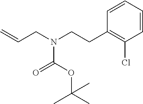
C(N(CCC1=C(Cl)C=CC=C1)C(=O)OC(C)(C)C)C=C
